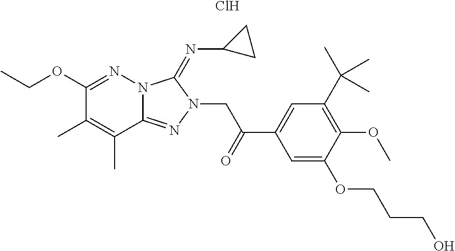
C1(OCC)=NN2C(=NN(CC(C3=CC(C(C)(C)C)=C(OC)C(OCCCO)=C3)=O)C2=NC2CC2)C(C)=C1C.Cl
